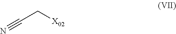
N#CC[X02]
